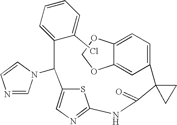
ClC1=CC=CC=C1C(C1=CN=C(NC(C2(C3=CC=C4C(=C3)OCO4)CC2)=O)S1)N1C=NC=C1
